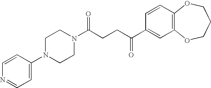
C1(N2CCN(C(CCC(C3=CC4=C(C=C3)OCCCO4)=O)=O)CC2)=CC=NC=C1
